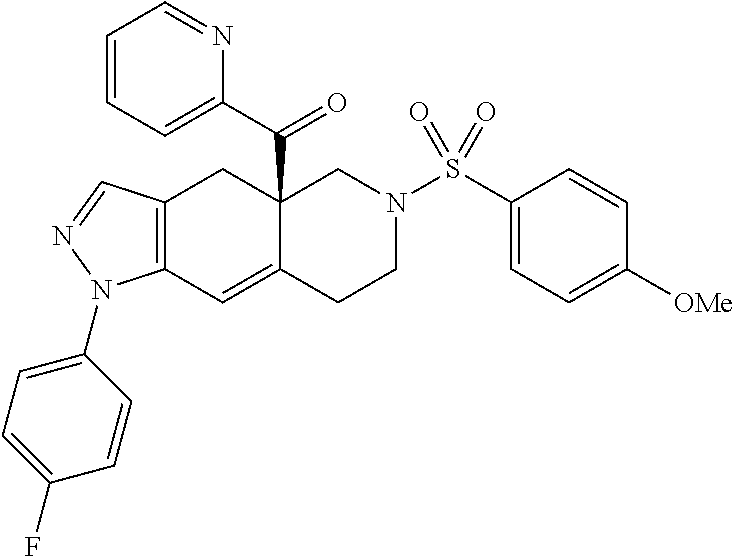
C12(C(=O)C3=CC=CC=N3)C(=CC3=C(C1)C=NN3C1=CC=C(F)C=C1)CCN(S(C1=CC=C([OMe])C=C1)(=O)=O)C2
